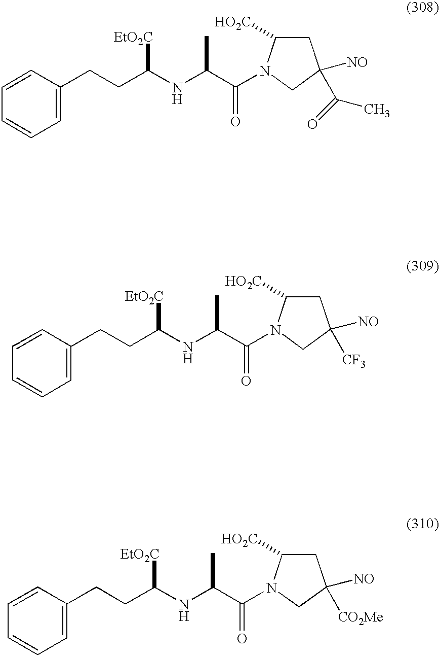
C1=C(CCC(NC(C(=O)N2C([HO2C])CC([NO])(C(=O)C)C2)C)[EtO2C])C=CC=C1.C1=C(CCC(NC(C(=O)N2C([HO2C])CC([NO])([CF3])C2)C)[EtO2C])C=CC=C1.C1=C(CCC(NC(C(=O)N2C([HO2C])CC([NO])([CO2Me])C2)C)[EtO2C])C=CC=C1
